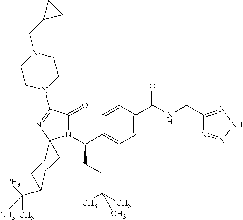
C1=C(C(=O)NCC2=NNN=N2)C=CC(C(N2C(=O)C(N3CCN(CC4CC4)CC3)=NC23CCC(C(C)(C)C)CC3)CCC(C)(C)C)=C1
